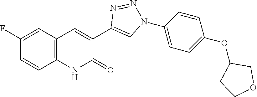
C1=CC2=C(C=C1F)C=C(C1=CN(C3=CC=C(OC4COCC4)C=C3)N=N1)C(=O)N2
